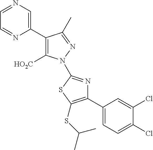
C1(C2=C([HO2C])N(C3=NC(C4=CC=C(Cl)C(Cl)=C4)=C(SC(C)C)S3)N=C2C)=CN=CC=N1
